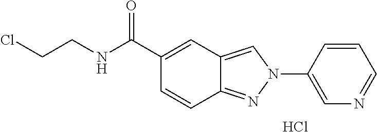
C12=NN(C3=CN=CC=C3)C=C1C=C(C(NCCCl)=O)C=C2.Cl
